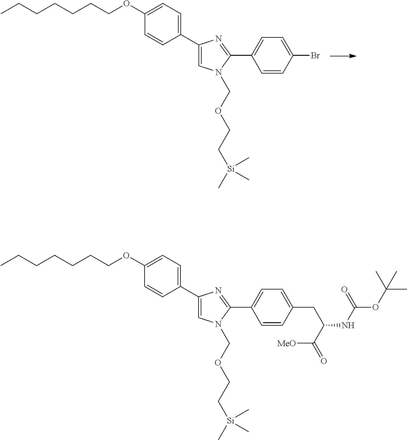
CCCCCCCOC1=CC=C(C2=CN(COCC[Si](C)(C)C)C(C3=CC=C(Br)C=C3)=N2)C=C1.CCCCCCCOC1=CC=C(C2=CN(COCC[Si](C)(C)C)C(C3=CC=C(CC(NC(OC(C)(C)C)=O)C(=O)[MeO])C=C3)=N2)C=C1
